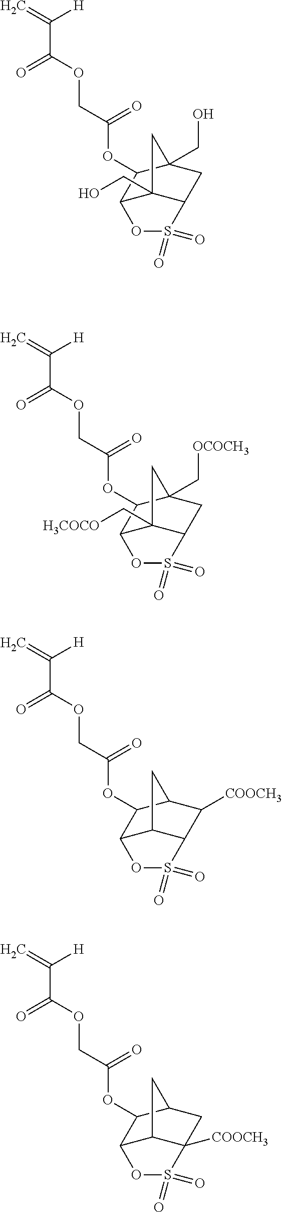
C=C([H])C(=O)OCC(=O)OC1C2C3(C[H3COCO])C(CC1(C[OCOCH3])C3)S(=O)(=O)O2.C=C([H])C(=O)OCC(=O)OC1C2C3C(C([COOCH3])C1C3)S(=O)(=O)O2.C=C([H])C(=O)OCC(=O)OC1C2C3C([COOCH3])(CC1C3)S(=O)(=O)O2.C=C([H])C(=O)OCC(=O)OC1C2OS(=O)(=O)C3CC1(CO)CC23CO
